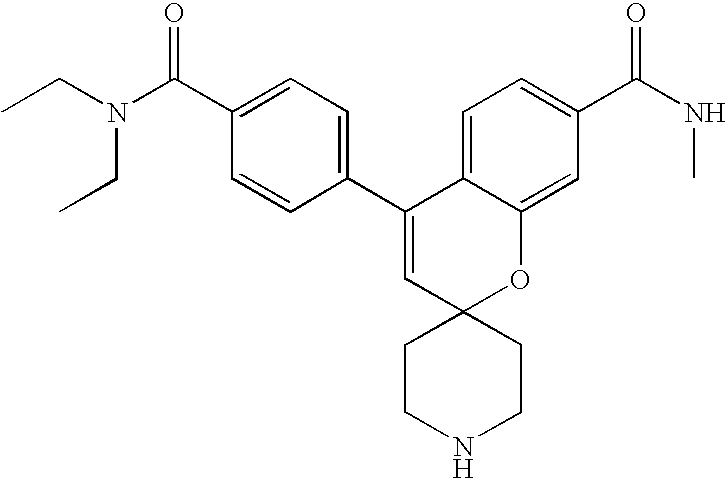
CCN(C(C1=CC=C(C2=CC3(OC4=CC(C(NC)=O)=CC=C24)CCNCC3)C=C1)=O)CC
